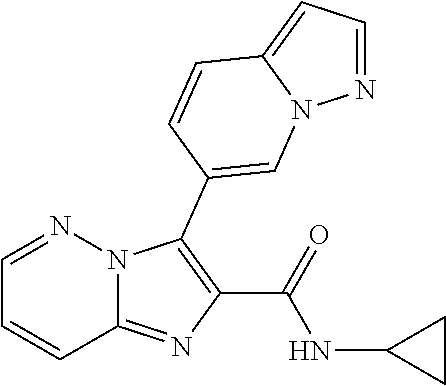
C12=NC(C(=O)NC3CC3)=C(C3=CN4N=CC=C4C=C3)N1N=CC=C2
